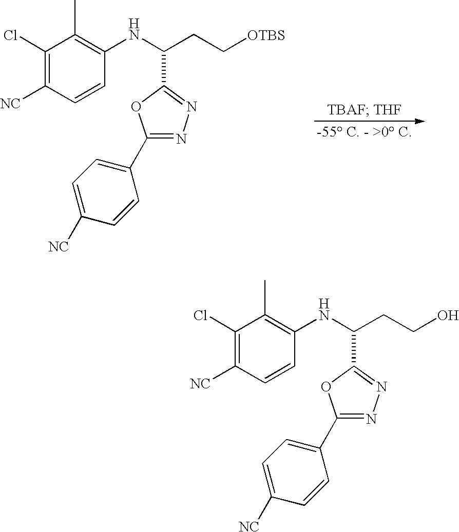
C1(Cl)=C([NC])C=CC(NC(CC[OTBS])C2=NN=C(C3=CC=C([NC])C=C3)O2)=C1C.C1(Cl)=C([NC])C=CC(NC(CCO)C2=NN=C(C3=CC=C([NC])C=C3)O2)=C1C
